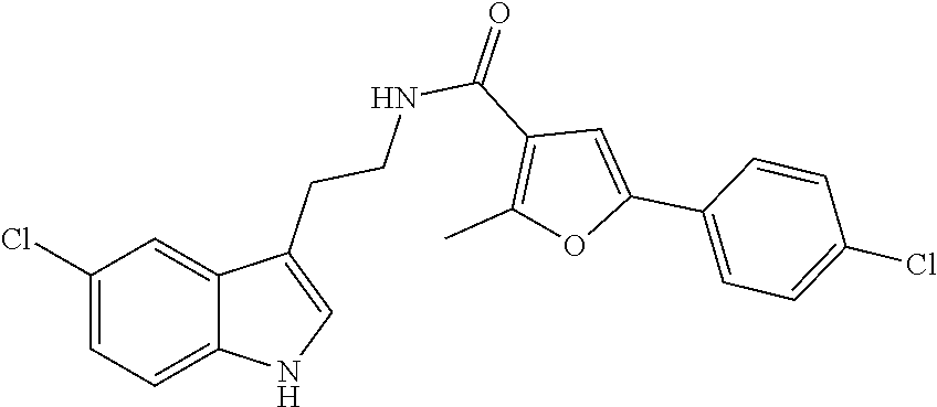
C12=CC=C(Cl)C=C1C(CCNC(C1=C(C)OC(C3=CC=C(Cl)C=C3)=C1)=O)=CN2
